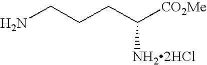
NCCCC([CO2Me])[NH22HCl]
